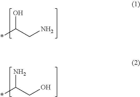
OC(CN)*.NC(CO)*
